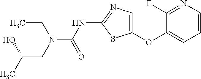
C1(F)=NC=CC=C1OC1=CN=C(NC(=O)N(CC(C)O)CC)S1
